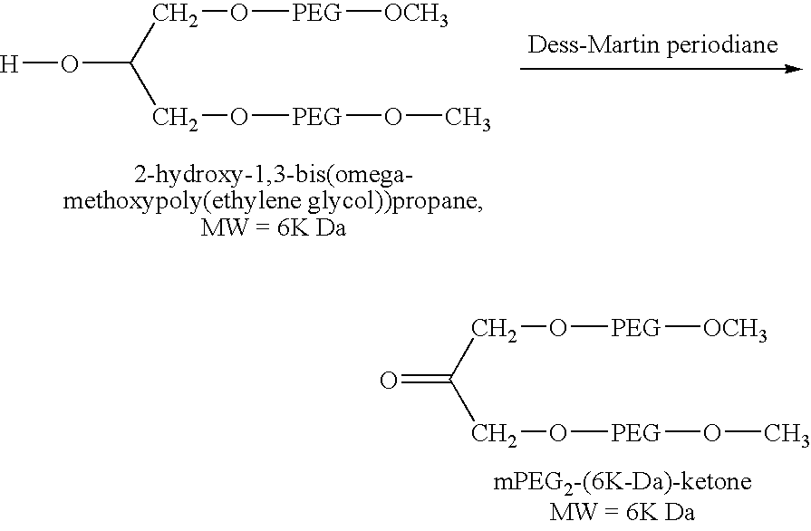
[H]OC(CO[PEG]OC)CO[PEG][OCH3].O=C(CO[PEG]OC)CO[PEG][OCH3]
